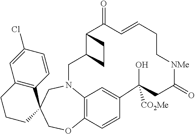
C12=C(CCCC13COC1=C4C=C(C=C1)C([CO2Me])(O)CC(=O)[NMe]CCC=CC(=O)C1C(CN4C3)CC1)C=C(Cl)C=C2
